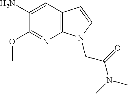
C12=C(C=C(N)C(OC)=N1)C=CN2CC(N(C)C)=O
